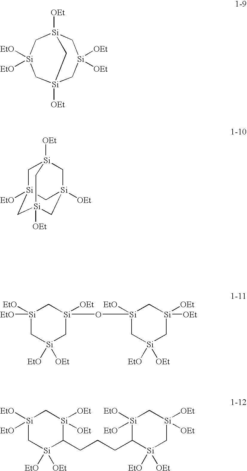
[Si]12([OEt])C[Si]([EtO])([EtO])C[Si]([OEt])(C[Si]([OEt])([OEt])C1)C2.C1[Si]2([EtO])C[Si]3([OEt])C[Si]([OEt])(C[Si]1([OEt])C3)C2.[Si]1([EtO])([EtO])C[Si]([EtO])([OEt])C[Si](O[Si]2([EtO])C[Si]([EtO])([OEt])C[Si]([OEt])([OEt])C2)([OEt])C1.[Si]1([EtO])([EtO])C[Si]([EtO])([OEt])C(CCCC2[Si]([EtO])([EtO])C[Si]([OEt])([OEt])C[Si]2([EtO])[OEt])[Si]([OEt])([OEt])C1
